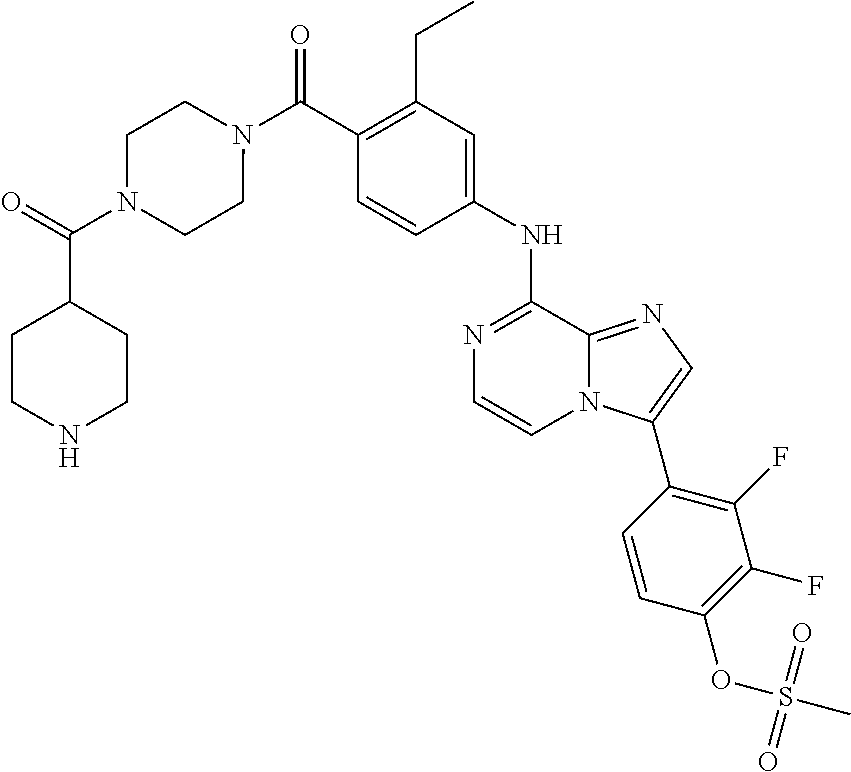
C1(CC)=C(C(N2CCN(C(C3CCNCC3)=O)CC2)=O)C=CC(NC2=NC=CN3C2=NC=C3C2=C(F)C(F)=C(OS(C)(=O)=O)C=C2)=C1
